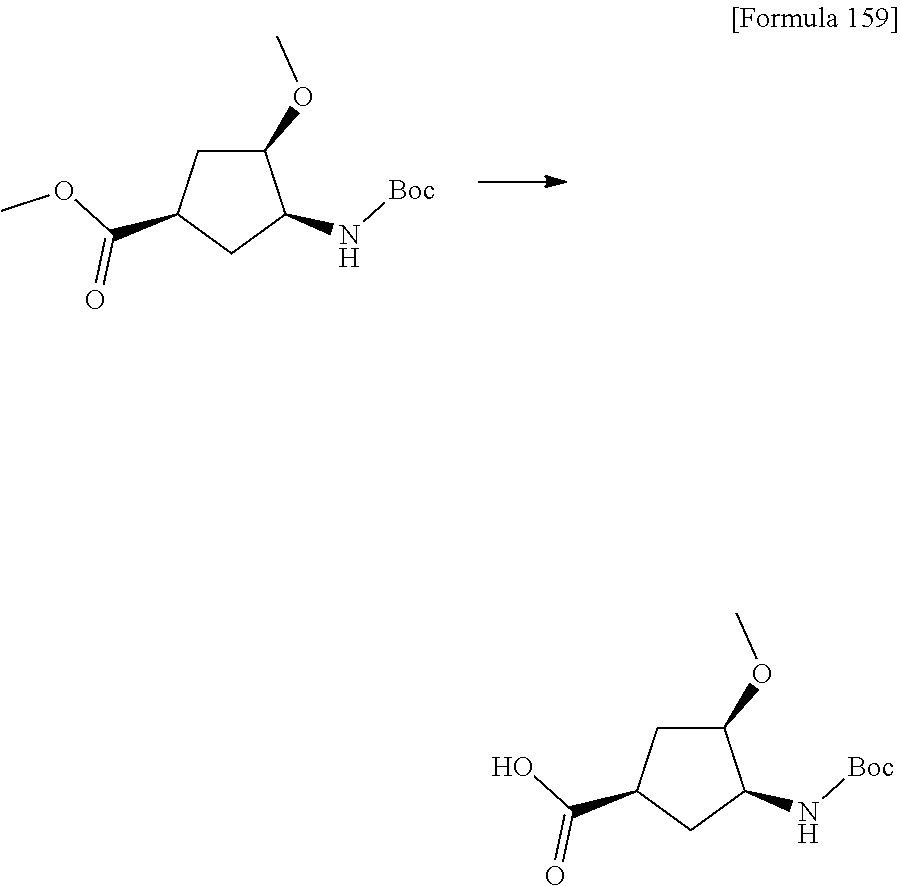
C1(OC)CC(C(OC)=O)CC1N[Boc].C1(OC)CC(C(O)=O)CC1N[Boc]
